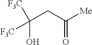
C(CC([Me])=O)(O)([F3C])[F3C]
